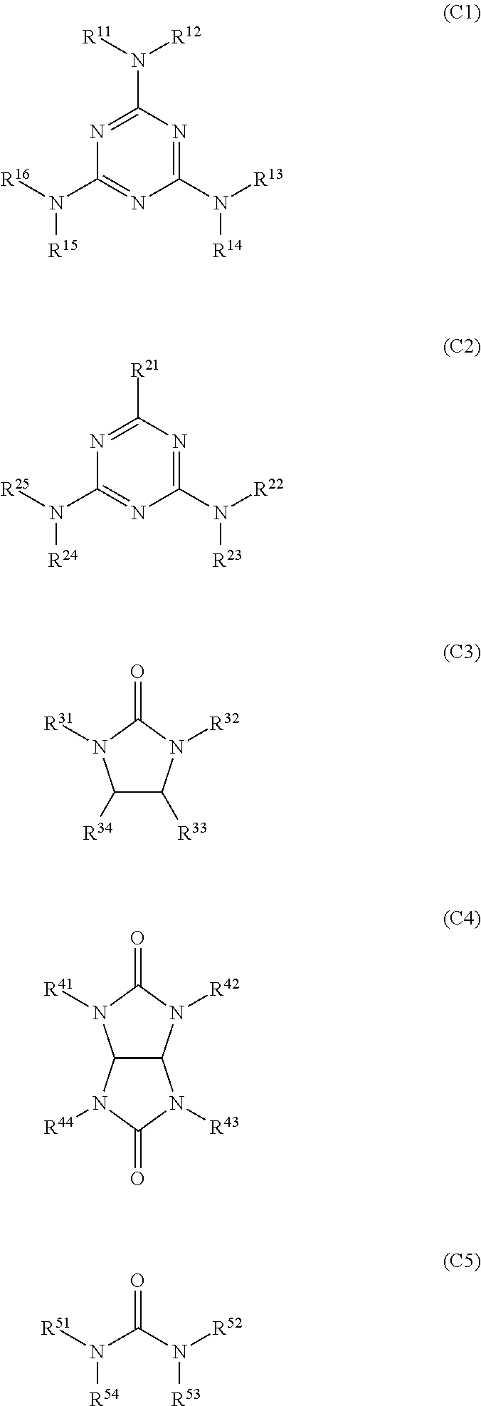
C1(N([R12])[R11])=NC(N([R16])[R15])=NC(N([R13])[R14])=N1.C1([R21])=NC(N([R25])[R24])=NC(N([R22])[R23])=N1.C1([R34])C([R33])N([R32])C(=O)N1[R31].C12C(N([R42])C(=O)N1[R41])N([R43])C(=O)N2[R44].[R51]N(C(N([R52])[R53])=O)[R54]
